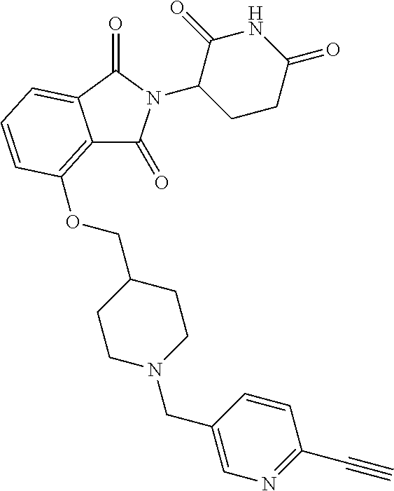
C1(N2C(=O)C3=C(OCC4CCN(CC5=CN=C(C#C)C=C5)CC4)C=CC=C3C2=O)CCC(=O)NC1=O
